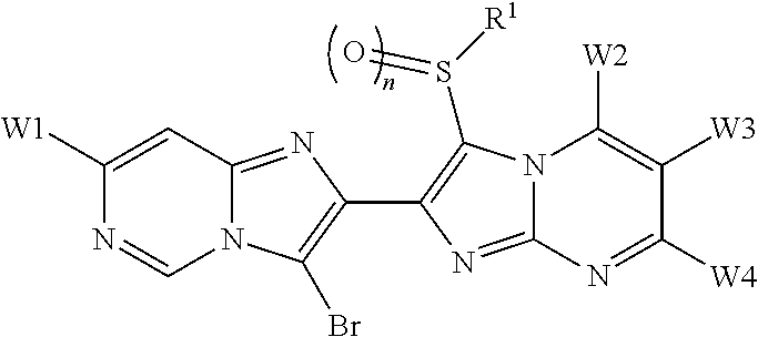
C1([W1])=CC2=NC(C3=C(S([R1])=O)N4C(=N3)N=C([W4])C([W3])=C4[W2])=C(Br)N2C=N1
